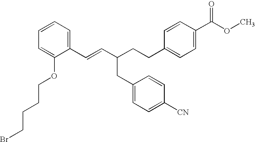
C(=CC(CCC1=CC=C(C(OC)=O)C=C1)CC1=CC=C([CN])C=C1)C1=CC=CC=C1OCCCCBr
